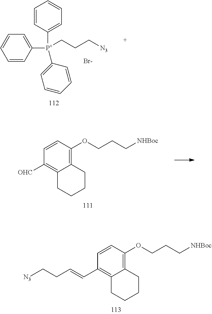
C1=CC([P+](C2=CC=CC=C2)(C2=CC=CC=C2)CCC[N3])=CC=C1.[Br-].C1=CC([OHC])=C2C(=C1OCCC[NHBoc])CCCC2.C1=CC(C=CCC[N3])=C2C(=C1OCCC[NHBoc])CCCC2
